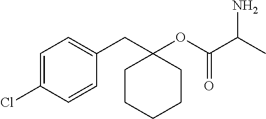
C1=C(Cl)C=CC(CC2(OC(C(C)N)=O)CCCCC2)=C1
